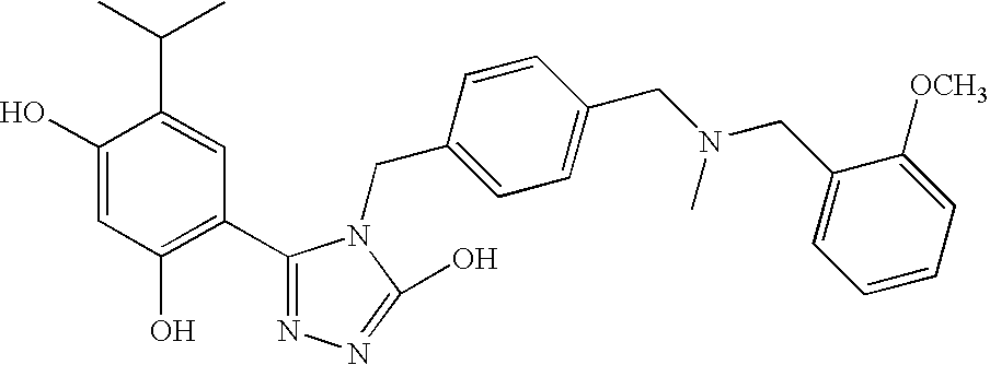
C1(O)=CC(O)=C(C2=NN=C(O)N2CC2=CC=C(CN(C)CC3=CC=CC=C3[OCH3])C=C2)C=C1C(C)C
